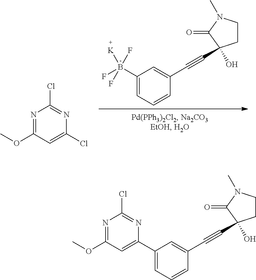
B(C1=CC=CC(C#CC2(O)CCN(C)C2=O)=C1)([K])(F)(F)F.N1=C(OC)C=C(Cl)N=C1Cl.C1(C2=CC(OC)=NC(Cl)=N2)=CC=CC(C#CC2(O)CCN(C)C2=O)=C1
